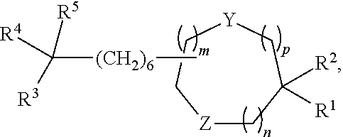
[Z]1CC([R1])([R2])C[Y]CC1.C[(CH2)6]C([R3])([R5])[R4]
